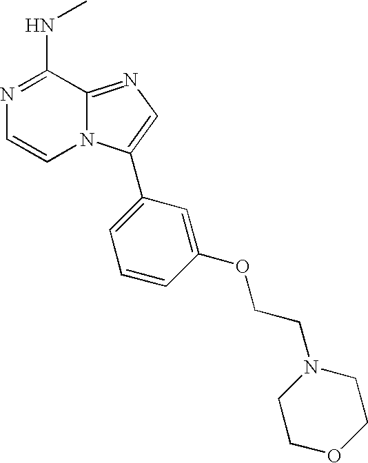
N1=C(NC)C2=NC=C(C3=CC=CC(OCCN4CCOCC4)=C3)N2C=C1
